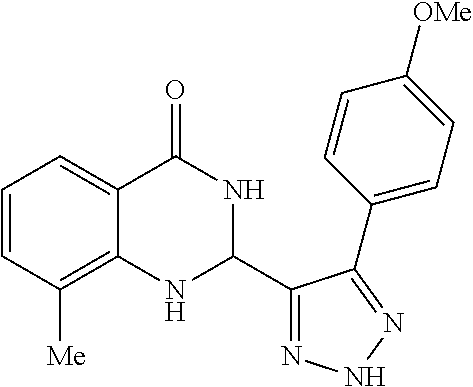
C1=CC([Me])=C2C(=C1)C(=O)NC(C1=NNN=C1C1=CC=C([OMe])C=C1)N2
